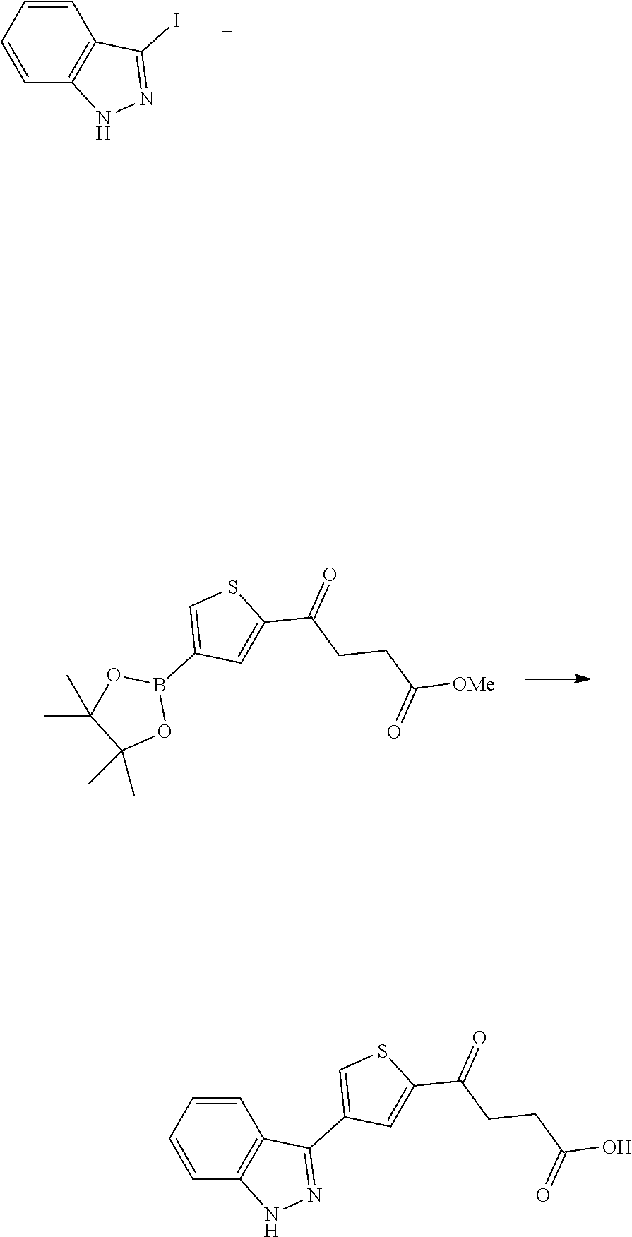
C1=CC=CC2=C1NN=C2I.C1(C)(C)OB(C2=CSC(C(CCC([OMe])=O)=O)=C2)OC1(C)C.C1=CC=CC2=C1NN=C2C1=CSC(C(CCC(O)=O)=O)=C1
